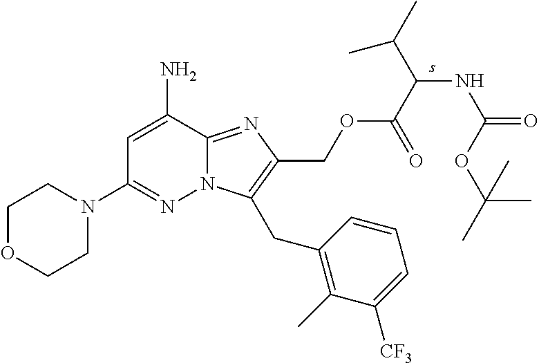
C1=C(N)C2=NC(COC(=O)C(NC(OC(C)(C)C)=O)C(C)C)=C(CC3=C(C)C([CF3])=CC=C3)N2N=C1N1CCOCC1
